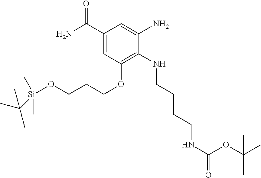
O(CCCOC1=C(NCC=CCNC(=O)OC(C)(C)C)C(N)=CC(C(N)=O)=C1)[Si](C)(C(C)(C)C)C
